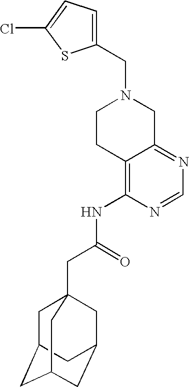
C1(CN2CCC3=C(NC(CC45CC6CC(CC(C4)C6)C5)=O)N=CN=C3C2)=CC=C(Cl)S1
